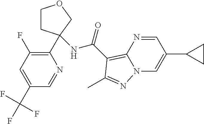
C1CC(C2=C(F)C=C(C(F)(F)F)C=N2)(NC(=O)C2=C3N(C=C(C4CC4)C=N3)N=C2C)CO1
